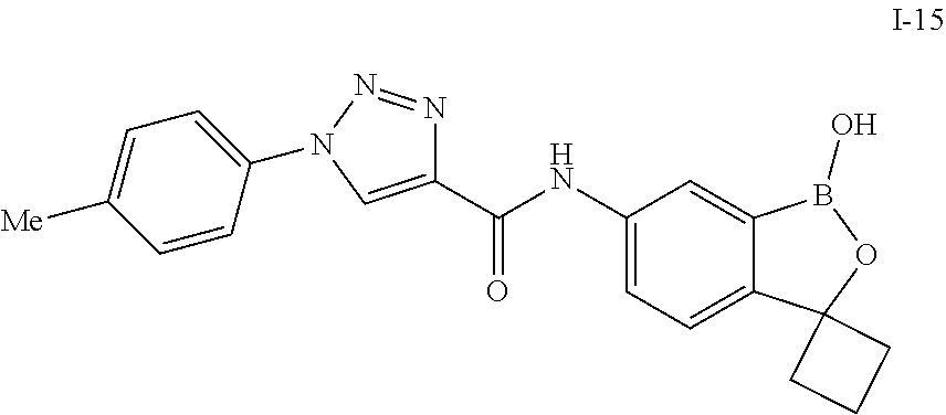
C1(C(NC2=CC=C3C(=C2)B(O)OC32CCC2)=O)=CN(C2=CC=C([Me])C=C2)N=N1
